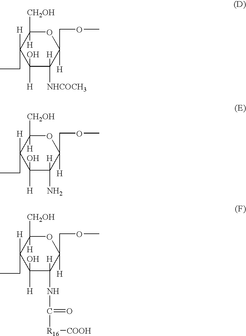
C1(O)([H])C([H])([NHCOCH3])C(COC)([H])OC([H])([CH2OH])C1([H])CC.C1(O)([H])C([H])(N)C(COC)([H])OC([H])([CH2OH])C1([H])CC.C1(O)([H])C([H])(NC([R16][COOH])=O)C(COC)([H])OC([H])([CH2OH])C1([H])CC
